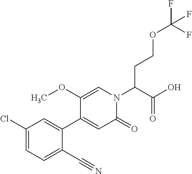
C(C(N1C=C(OC)C(C2=CC(Cl)=CC=C2C#N)=CC1=O)C(=O)O)COC(F)(F)F
